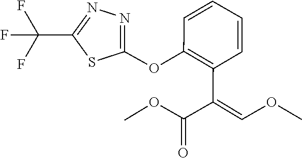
O(C)C=C(C(OC)=O)C1=C(OC2=NN=C(C(F)(F)F)S2)C=CC=C1
